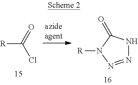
[R]C(=O)Cl.N1=NN([R])C(=O)N1
